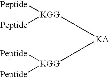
[KGG]([Peptide])([Peptide])[KA][KGG]([Peptide])[Peptide]
